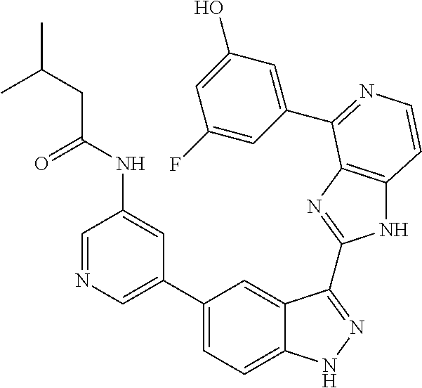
C1(C2=CN=CC(NC(=O)CC(C)C)=C2)=CC=C2C(=C1)C(C1=NC3=C(N1)C=CN=C3C1=CC(O)=CC(F)=C1)=NN2
